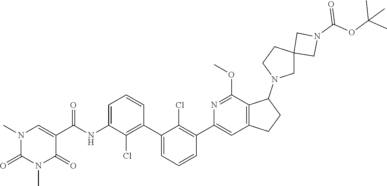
N1(C)C(=O)N(C)C=C(C(NC2=CC=CC(C3=CC=CC(C4=CC5=C(C(OC)=N4)C(N4CC6(CC4)CN(C(OC(C)(C)C)=O)C6)CC5)=C3Cl)=C2Cl)=O)C1=O
